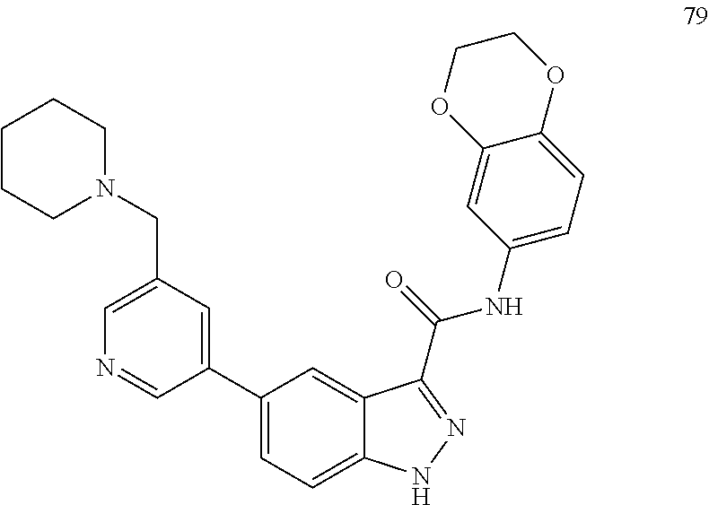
C1(C2=CC(CN3CCCCC3)=CN=C2)=CC=C2C(=C1)C(C(=O)NC1=CC=C3C(=C1)OCCO3)=NN2
